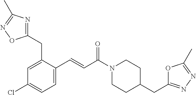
C1(CC2=CC(Cl)=CC=C2C=CC(N2CCC(CC3=NN=C(C)O3)CC2)=O)=NC(C)=NO1
